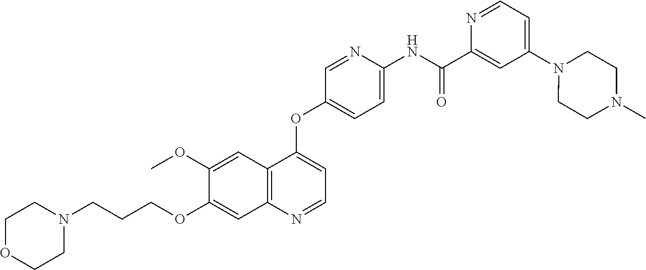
C1OCCN(CCCOC2=CC3=C(C(OC4=CC=C(NC(C5=CC(N6CCN(C)CC6)=CC=N5)=O)N=C4)=CC=N3)C=C2OC)C1
